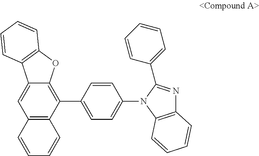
C12=C(C(C3=CC=C(N4C(C5=CC=CC=C5)=NC5=C4C=CC=C5)C=C3)=C3C(=C1)C1=C(O3)C=CC=C1)C=CC=C2
